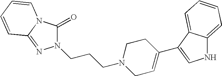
C(CCN1CC=C(C2=CNC3=CC=CC=C32)CC1)N1C(=O)N2C(=N1)C=CC=C2
